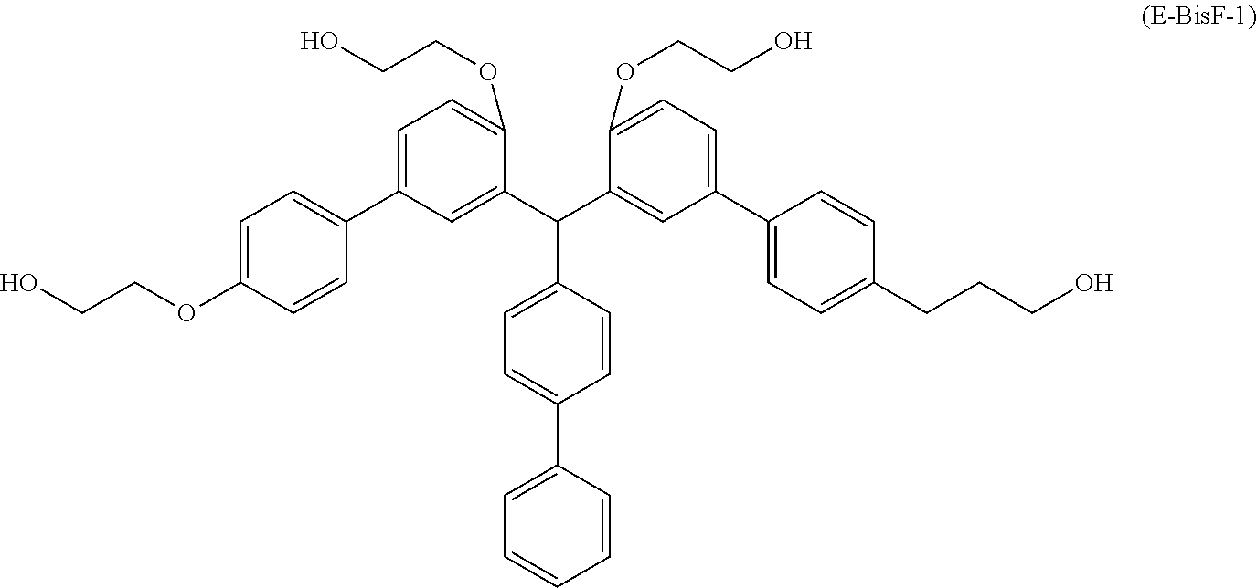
C1(OCCO)=CC=C(C2=CC=C(OCCO)C=C2)C=C1C(C1=CC(C2=CC=C(CCCO)C=C2)=CC=C1OCCO)C1=CC=C(C2=CC=CC=C2)C=C1
